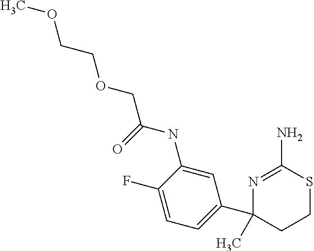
COCCOCC(NC1=CC(C2(C)CCSC(N)=N2)=CC=C1F)=O
